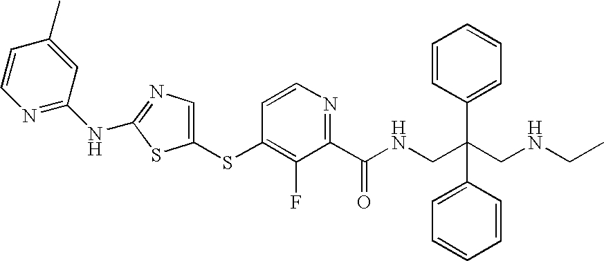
C1=CN=C(NC2=NC=C(SC3=C(F)C(C(NCC(CNCC)(C4=CC=CC=C4)C4=CC=CC=C4)=O)=NC=C3)S2)C=C1C
